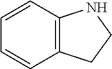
C1=CC2=C(C=C1)CCN2
